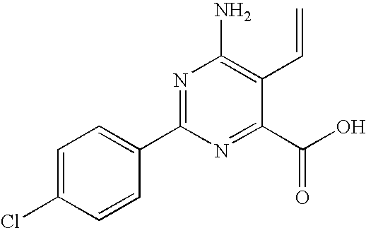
C1=C(Cl)C=CC(C2=NC(N)=C(C=C)C(C(O)=O)=N2)=C1
